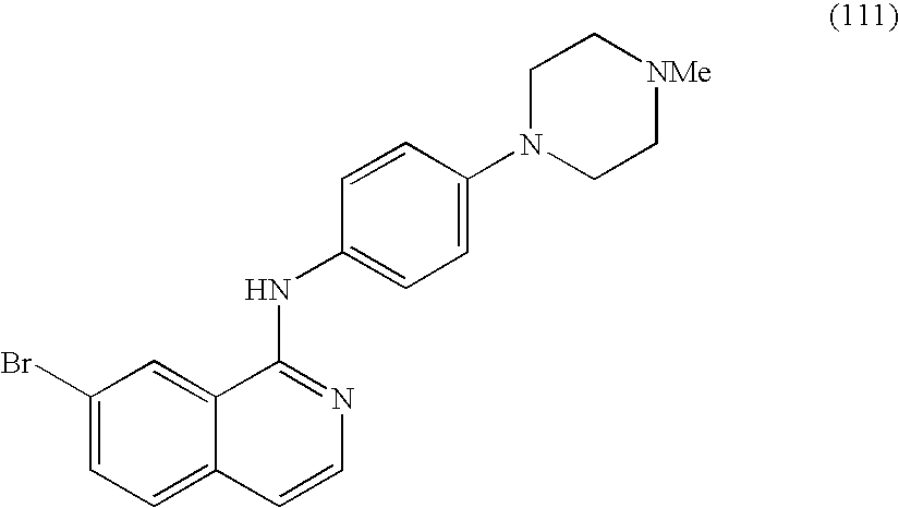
C1(Br)=CC=C2C(=C1)C(NC1=CC=C(N3CC[NMe]CC3)C=C1)=NC=C2
